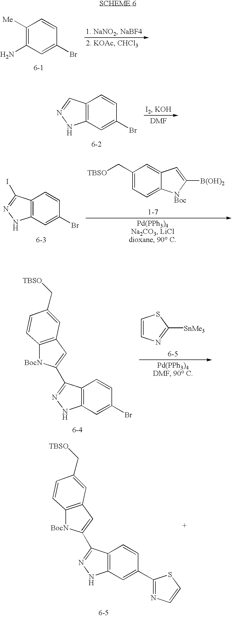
C1([Me])=C(N)C=C(Br)C=C1.C12=C(C=C(Br)C=C1)NN=C2.C1(C[TBSO])=CC=C2C(=C1)C=C([B(OH)2])[NBoc]2.C12=C(C=C(Br)C=C1)NN=C2I.C1=CN=C([SnMe3])S1.C12=C(C=C(Br)C=C1)NN=C2C1=CC2=C([BocN]1)C=CC(C[TBSO])=C2.C12=C(C=C(C3=NC=CS3)C=C1)NN=C2C1=CC2=C([BocN]1)C=CC(C[TBSO])=C2
